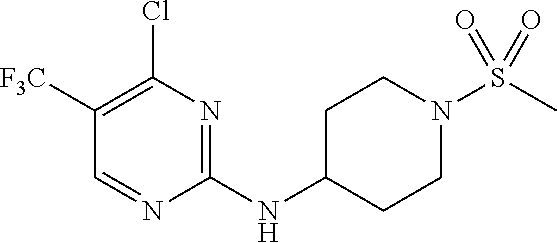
C1(Cl)=C([F3C])C=NC(NC2CCN(S(C)(=O)=O)CC2)=N1
